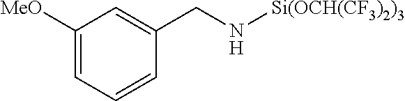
C(N[Si(OCH(CF3)2)3])C1=CC([MeO])=CC=C1
